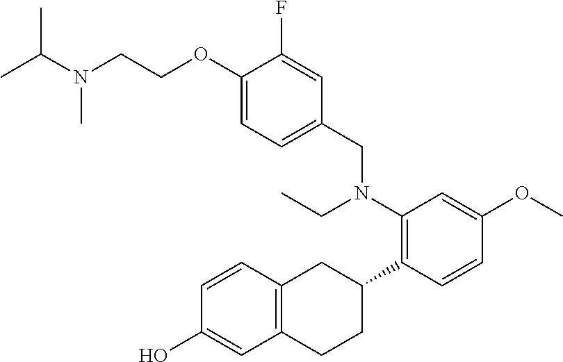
C1(O)=CC2=C(C=C1)CC(C1=C(N(CC3=CC=C(OCCN(C(C)C)C)C(F)=C3)CC)C=C(OC)C=C1)CC2
